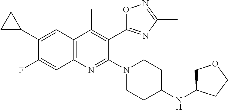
C1(C2CC2)=CC2=C(N=C(N3CCC(NC4COCC4)CC3)C(C3=NC(C)=NO3)=C2C)C=C1F
